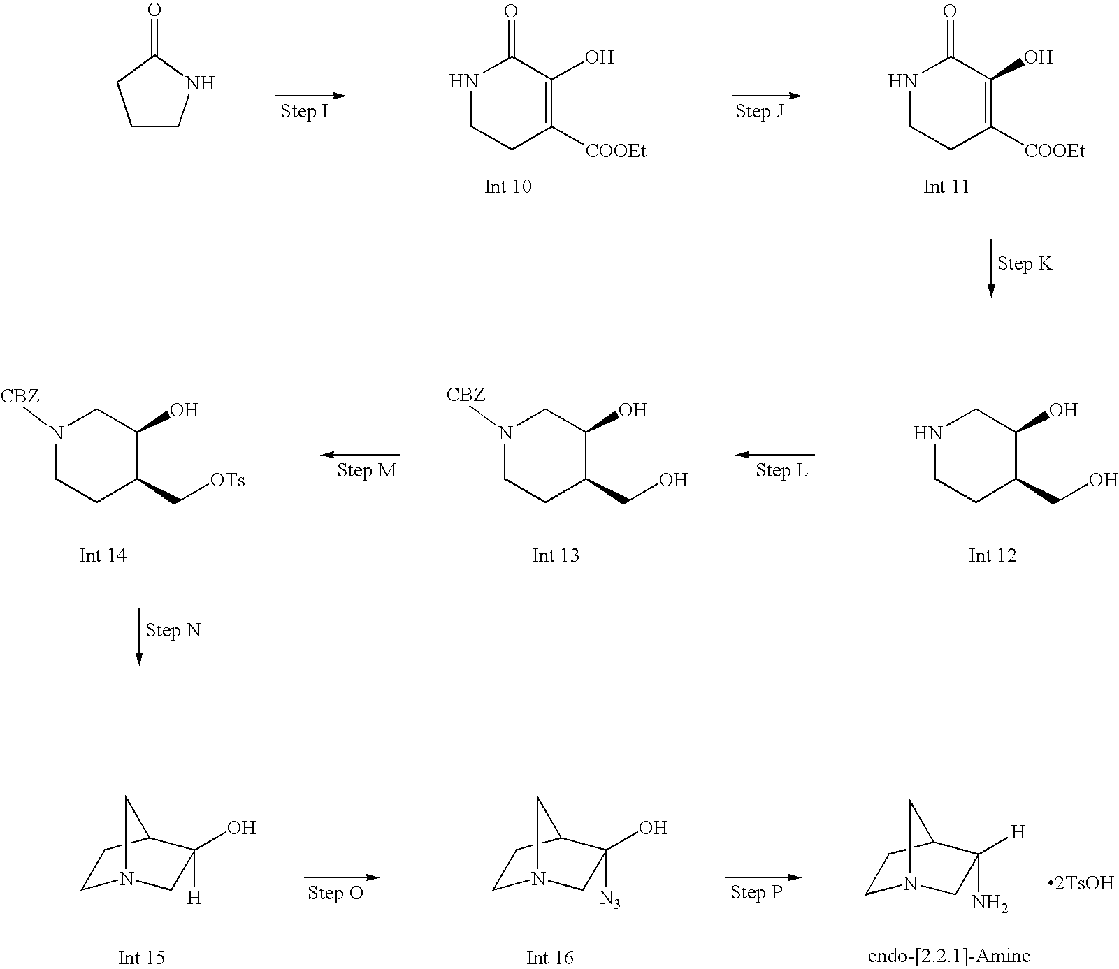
C1CNC(=O)C1.N1CCC([COOEt])=C(O)C1=O.N1CCC([COOEt])=C(O)C1=O.N1CCC(CO)C(O)C1.N1([CBZ])CCC(CO)C(O)C1.N1([CBZ])CCC(C[OTs])C(O)C1.C1N2CC([H])(O)C(C1)C2.C1N2CC([N3])(O)C(C1)C2.C1N2CC(N)([H])C(C1)C2
